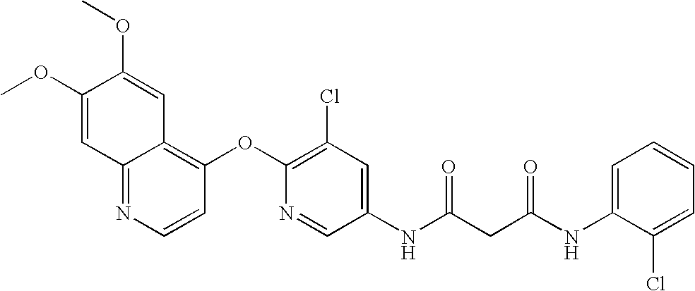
C1(OC)=CC2=NC=CC(OC3=C(Cl)C=C(NC(CC(NC4=CC=CC=C4Cl)=O)=O)C=N3)=C2C=C1OC
